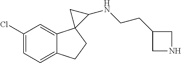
C1=C(Cl)C=C2C(=C1)CCC21C(NCCC2CNC2)C1
